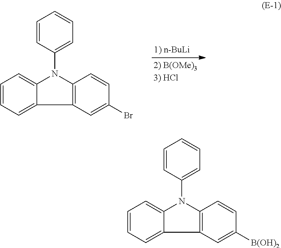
C1=CC=C2C(=C1)N(C1=CC=CC=C1)C1=C2C=C(Br)C=C1.C1=CC=C2C(=C1)N(C1=CC=CC=C1)C1=C2C=C([B(OH)2])C=C1
